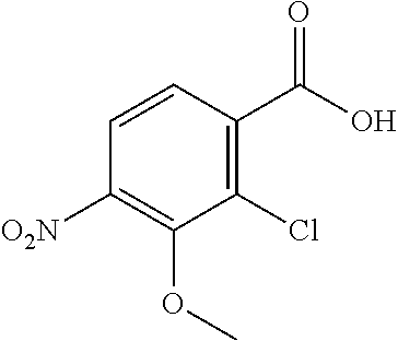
C1(Cl)=C(C(O)=O)C=CC([O2N])=C1OC
